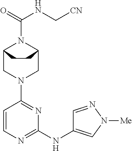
C12CN(C3=NC(NC4=CN([Me])N=C4)=NC=C3)CC(N1C(=O)NC[CN])CC2
